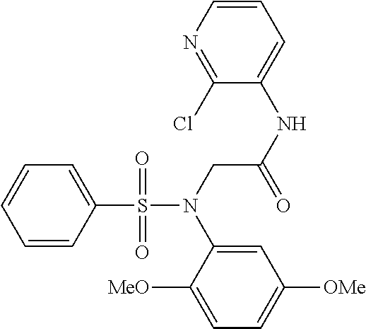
C1=CC(S(N(CC(NC2=CC=CN=C2Cl)=O)C2=CC([OMe])=CC=C2[MeO])(=O)=O)=CC=C1
